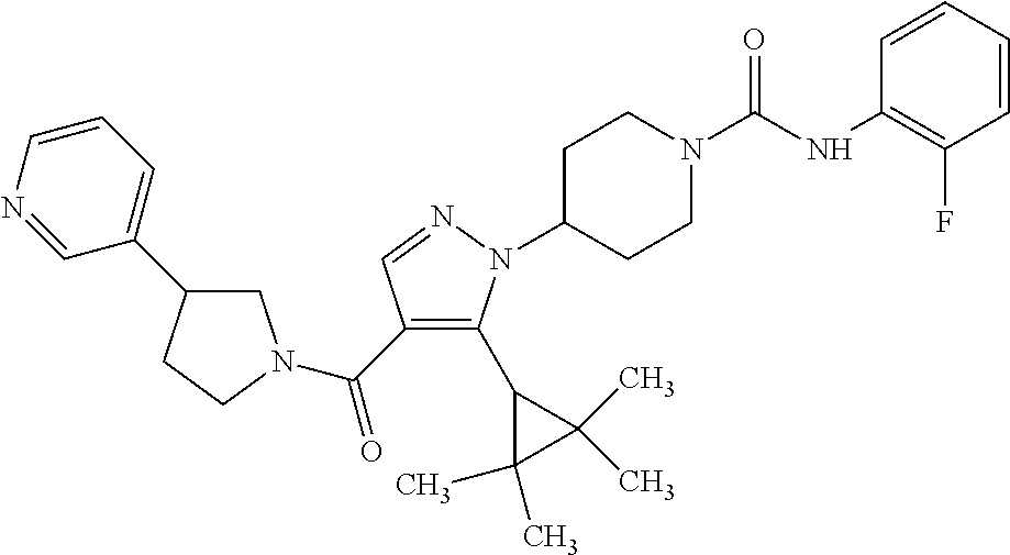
C1C(C2=CC=CN=C2)CCN1C(C1=C(C2C(C)(C)C2(C)C)N(C2CCN(C(NC3=C(F)C=CC=C3)=O)CC2)N=C1)=O
